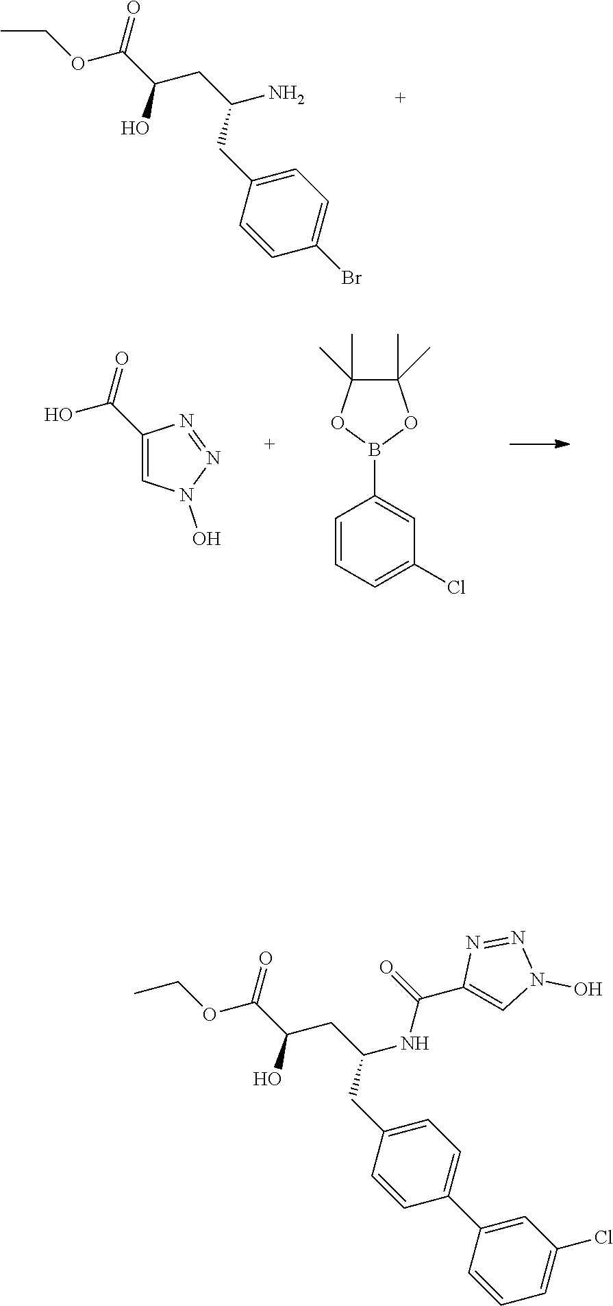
CCOC(C(CC(N)CC1=CC=C(Br)C=C1)O)=O.OC(C1=CN(O)N=N1)=O.C1(C)(C)C(C)(C)OB(C2=CC(Cl)=CC=C2)O1.CCOC(C(CC(NC(=O)C1=CN(O)N=N1)CC1=CC=C(C2=CC(Cl)=CC=C2)C=C1)O)=O
